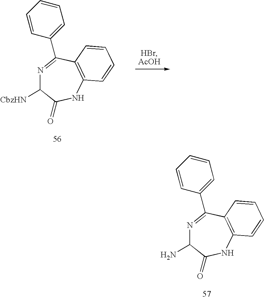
N1=C(C2=CC=CC=C2)C2=C(NC(=O)C1[CbzHN])C=CC=C2.N1=C(C2=CC=CC=C2)C2=C(NC(=O)C1N)C=CC=C2
